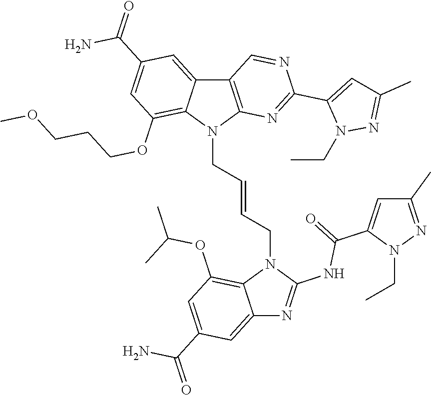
C12=C(N(CC=CCN3C4=C(OC(C)C)C=C(C(=O)N)C=C4N=C3NC(C3=CC(C)=NN3CC)=O)C3=C(OCCCOC)C=C(C(=O)N)C=C13)N=C(C1=CC(C)=NN1CC)N=C2
